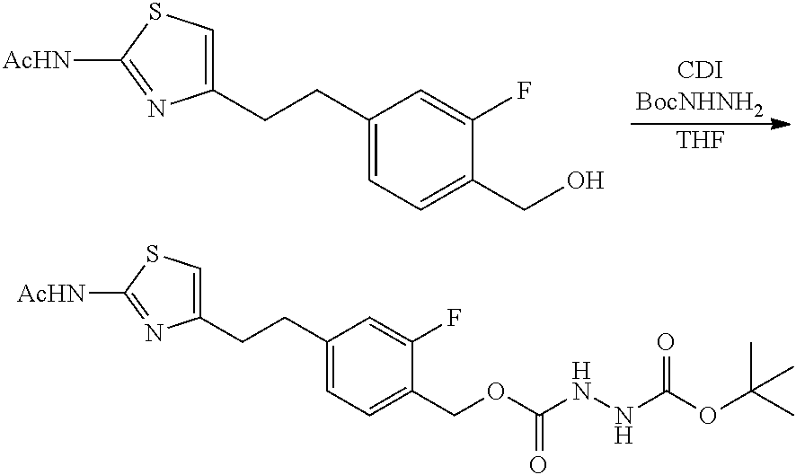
[THF].C1(CCC2=CC=C(CO)C(F)=C2)=CSC([AcHN])=N1.C1(CCC2=CC=C(COC(NNC(OC(C)(C)C)=O)=O)C(F)=C2)=CSC([AcHN])=N1
